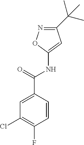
C1=CC(C(NC2=CC(C(C)(C)C)=NO2)=O)=CC(Cl)=C1F
